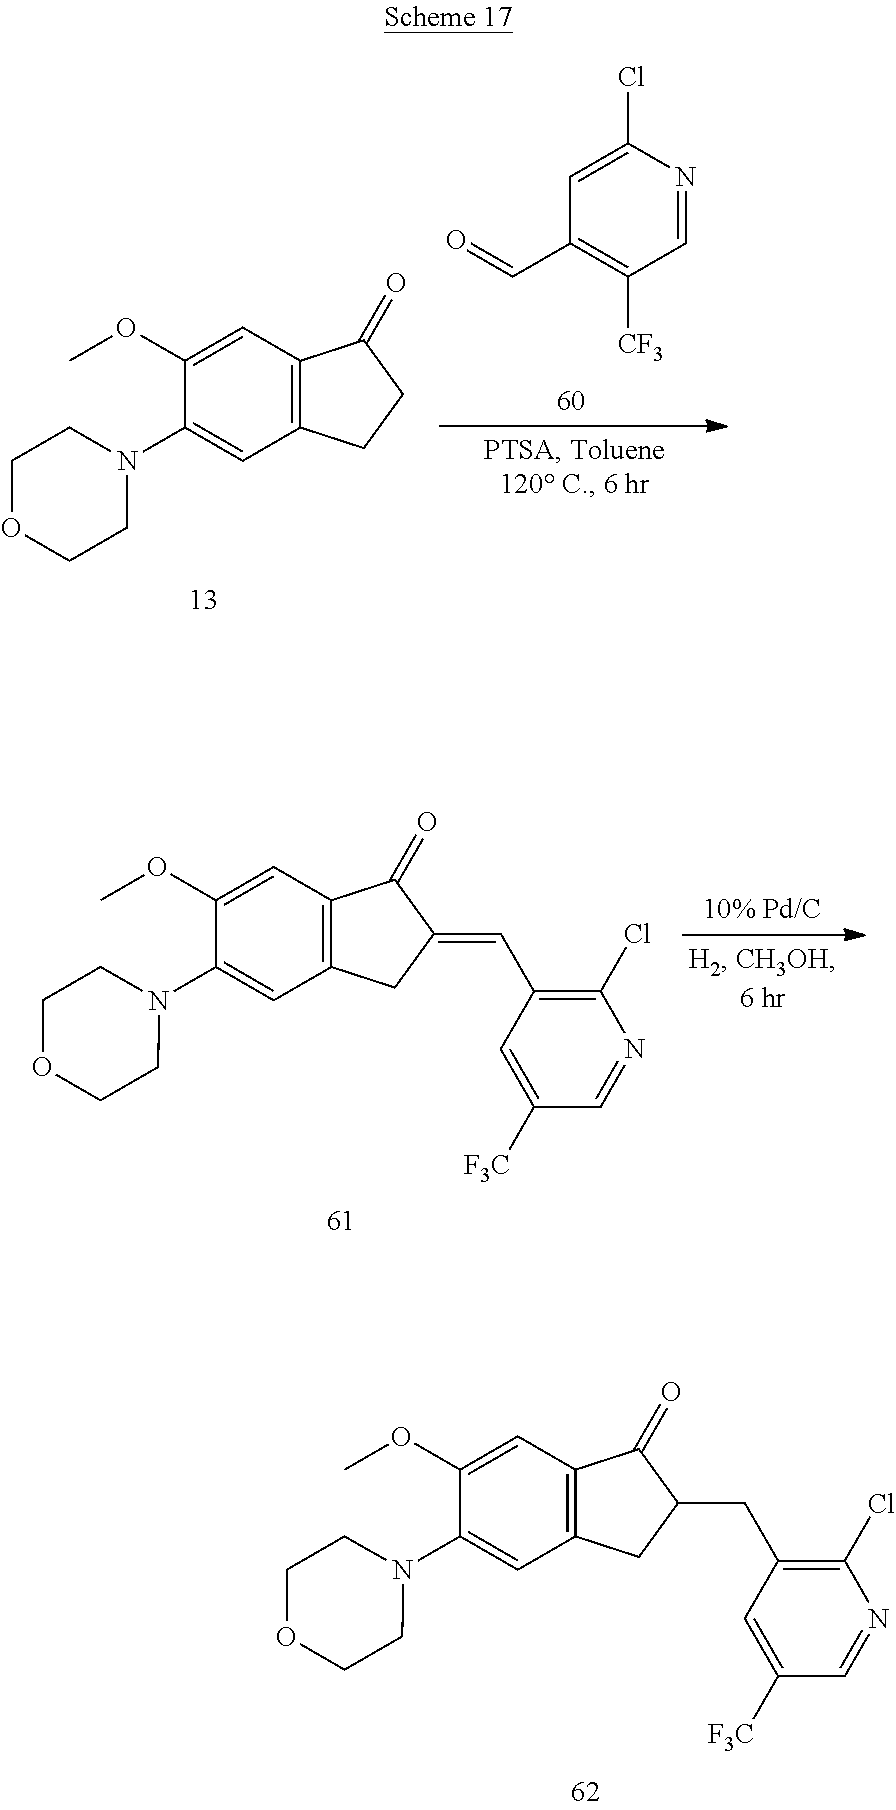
COC1=CC2=C(C=C1N1CCOCC1)CC(CC1=C(Cl)N=CC([F3C])=C1)C2=O.C1(N2CCOCC2)=CC2=C(C=C1OC)C(=O)CC2.C1=C(Cl)N=CC([CF3])=C1C=O.COC1=CC2=C(C=C1N1CCOCC1)CC(=CC1=C(Cl)N=CC([F3C])=C1)C2=O
